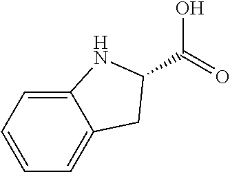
C1=CC=C2C(=C1)CC(C(=O)O)N2
